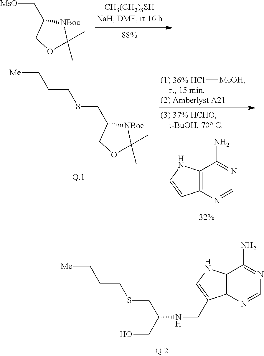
C1(C[MsO])COC(C)(C)[NBoc]1.C12=C(N=CN=C1N)C(CNC(CSCCC[Me])CO)=CN2.C12=C(N=CN=C1N)C=CN2.Cl[MeOH].C(CSCC1COC(C)(C)[NBoc]1)C[Me]
